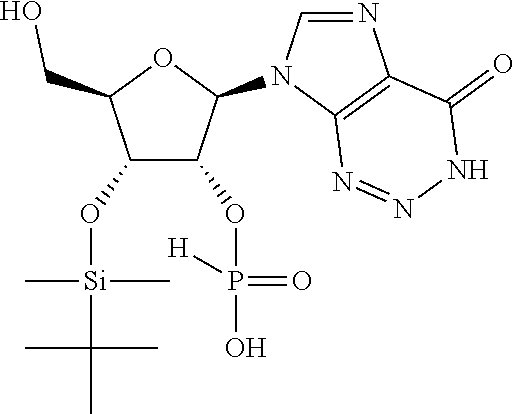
C1(O[Si](C)(C)C(C)(C)C)C(OP(=O)(O)[H])C(N2C=NC3=C2N=NNC3=O)OC1CO
